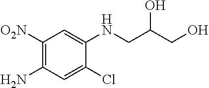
C1([O2N])=C(N)C=C(Cl)C(NCC(CO)O)=C1
